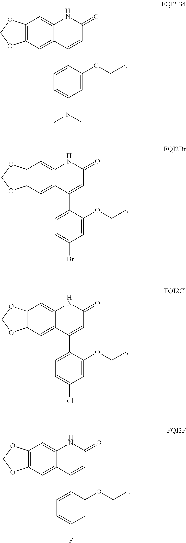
C12=C(C=C3C(=C1)NC(=O)C=C3C1=CC=C(N(C)C)C=C1OCC)OCO2.C12=C(C=C3C(=C1)NC(=O)C=C3C1=CC=C(Br)C=C1OCC)OCO2.C12=C(C=C3C(=C1)NC(=O)C=C3C1=CC=C(Cl)C=C1OCC)OCO2.C12=C(C=C3C(=C1)NC(=O)C=C3C1=CC=C(F)C=C1OCC)OCO2
